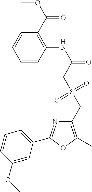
C1=CC(NC(=O)CS(CC2=C(C)OC(C3=CC=CC(OC)=C3)=N2)(=O)=O)=C(C(=O)OC)C=C1
